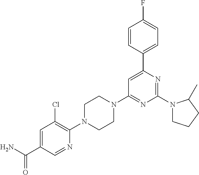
C1=C(C(N)=O)C=NC(N2CCN(C3=NC(N4CCCC4C)=NC(C4=CC=C(F)C=C4)=C3)CC2)=C1Cl
